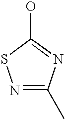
N1=C(C)N=C(O)S1
